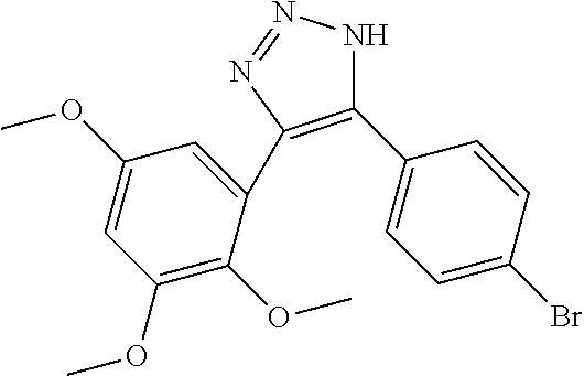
C1(C2=CC=C(Br)C=C2)=C(C2=CC(OC)=CC(OC)=C2OC)N=NN1
